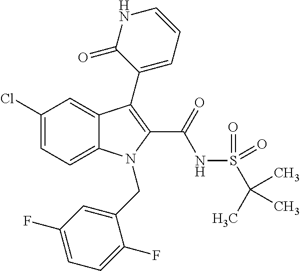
C12=CC=C(Cl)C=C1C(C1=CC=CNC1=O)=C(C(=O)NS(C(C)(C)C)(=O)=O)N2CC1=CC(F)=CC=C1F
